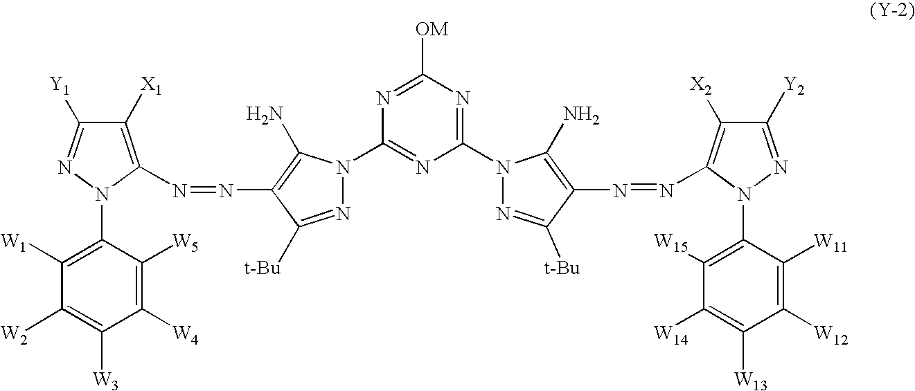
C1([X1])=C(N=NC2=C(N)N(C3=NC(N4N=C([t-Bu])C(N=NC5=C([X2])C([Y2])=NN5C5=C([W15])C([W14])=C([W13])C([W12])=C5[W11])=C4N)=NC([OM])=N3)N=C2[t-Bu])N(C2=C([W1])C([W2])=C([W3])C([W4])=C2[W5])N=C1[Y1]
